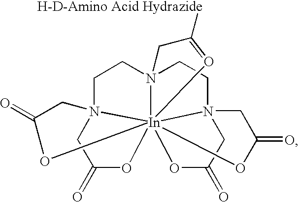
C1N23CC(=O)O[In]24567(N(C1)(CCN4(CC(=O)O5)CC(=O)O6)CC([H-D-Amino Acid Hydrazide])=O7)OC(=O)C3
